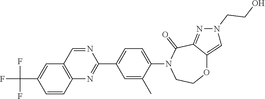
C1=CC2=C(C=C1C(F)(F)F)C=NC(C1=CC=C(N3CCOC4=CN(CCO)N=C4C3=O)C(C)=C1)=N2
